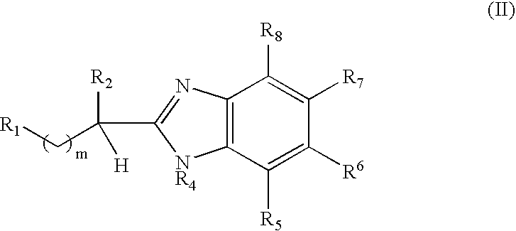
C12=C(C([R5])=C([R6])C([R7])=C1[R8])[NR4]C(C(C[R1])([R2])[H])=N2
